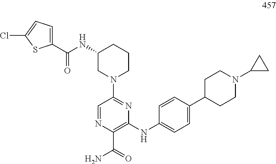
C1=NC(C(=O)N)=C(NC2=CC=C(C3CCN(C4CC4)CC3)C=C2)N=C1N1CCCC(NC(=O)C2=CC=C(Cl)S2)C1
